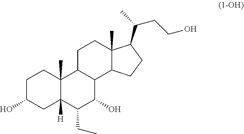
C1C(O)CC2([H])C(C)(C1)C1C(C(O)C2CC)C2C(C)(CC1)C(C(CCO)C)CC2
